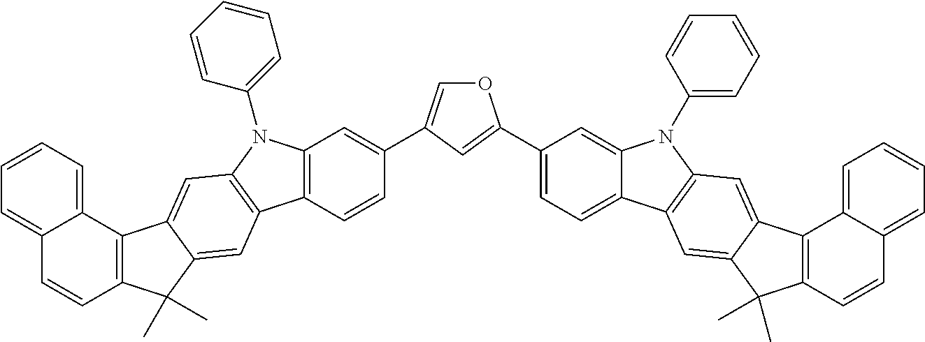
O1C=C(C2=CC3=C(C=C2)C2=C(N3C3=CC=CC=C3)C=C3C(=C2)C(C)(C)C2=C3C3=CC=CC=C3C=C2)C=C1C1=CC=C2C(=C1)N(C1=CC=CC=C1)C1=C2C=C2C(=C1)C1=C(C2(C)C)C=CC2=CC=CC=C12
